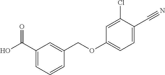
OC(C1=CC=CC(COC2=CC=C(C#N)C(Cl)=C2)=C1)=O
